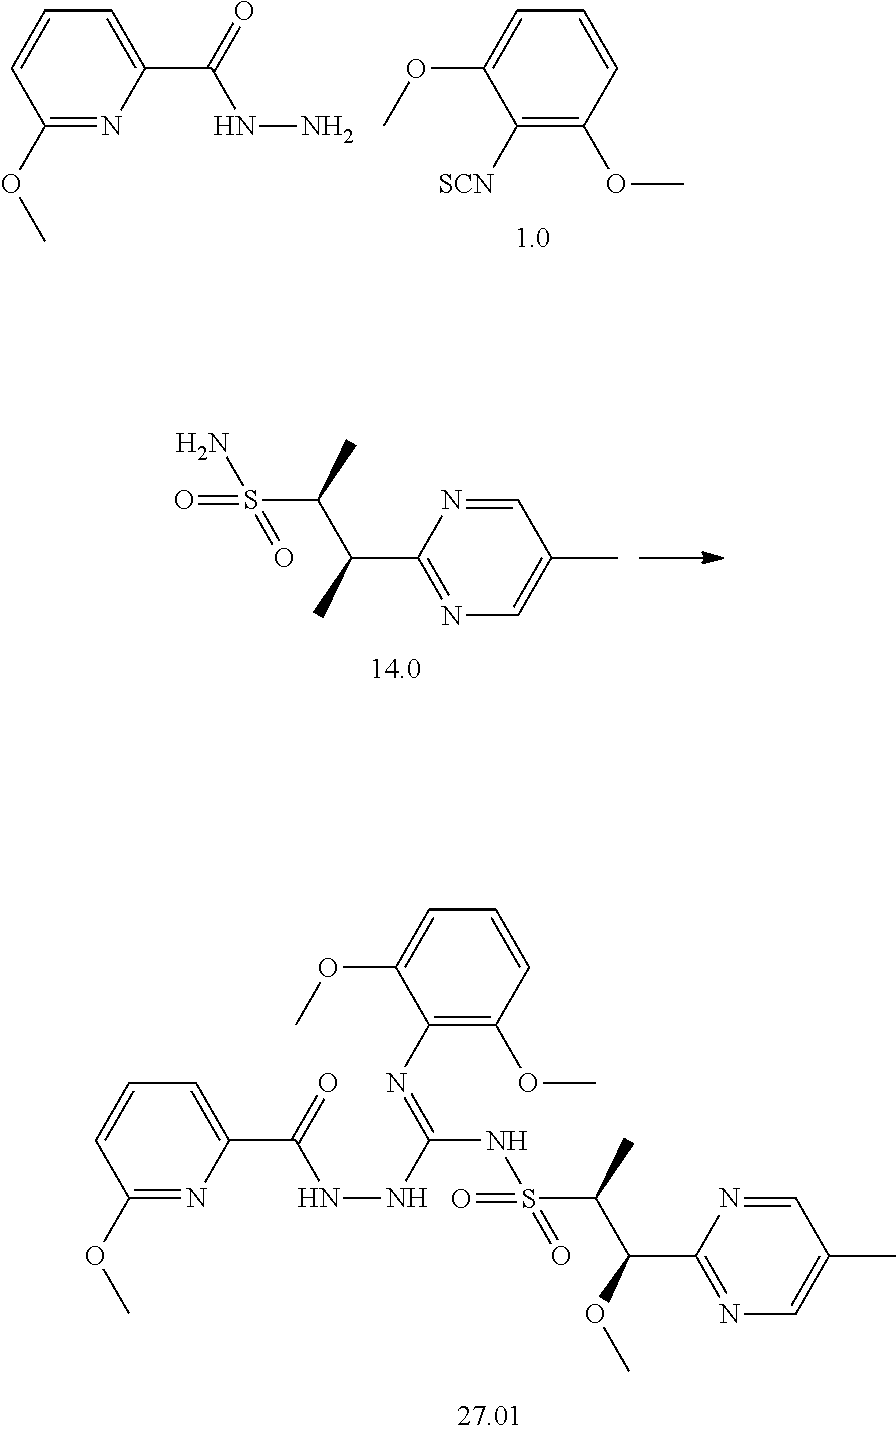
C1=CC(OC)=NC(C(NN)=O)=C1.C1=C(OC)C([SCN])=C(OC)C=C1.C1=NC(C(C(S(=O)(=O)N)C)C)=NC=C1C.C1=CC(OC)=NC(C(NNC(NS(C(C(C2=NC=C(C)C=N2)OC)C)(=O)=O)=NC2=C(OC)C=CC=C2OC)=O)=C1
